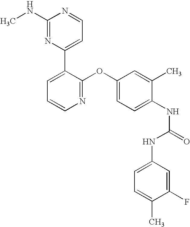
C1(NC)=NC(C2=CC=CN=C2OC2=CC=C(NC(=O)NC3=CC=C(C)C(F)=C3)C(C)=C2)=CC=N1
